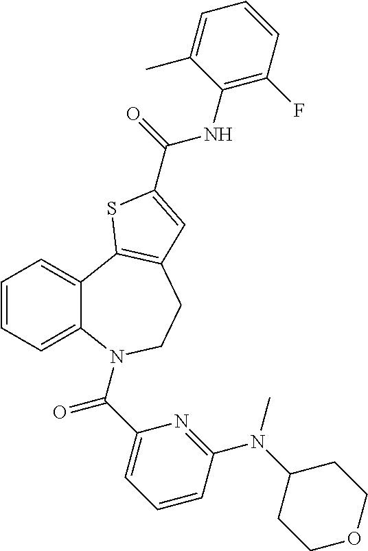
C1=CC=C2C(=C1)C1=C(CCN2C(C2=CC=CC(N(C3CCOCC3)C)=N2)=O)C=C(C(=O)NC2=C(F)C=CC=C2C)S1
